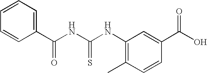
C1(NC(NC(C2=CC=CC=C2)=O)=S)=C(C)C=CC(C(O)=O)=C1
